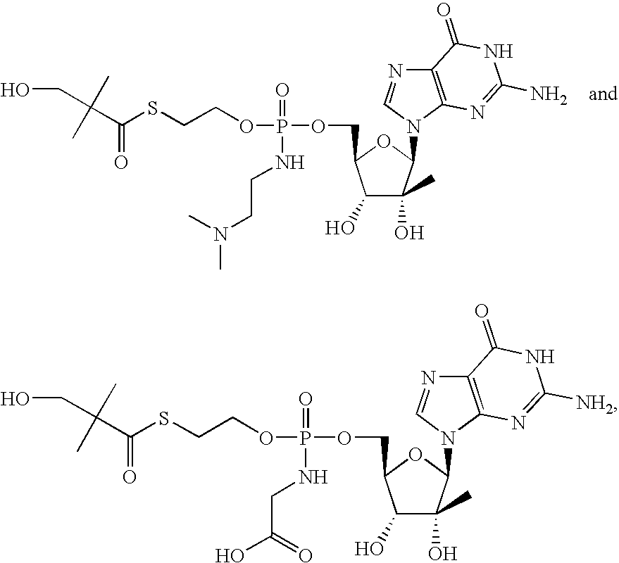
C12=C(N(C3C(C)(O)C(O)C(COP(OCCSC(C(CO)(C)C)=O)(=O)NCCN(C)C)O3)C=N1)N=C(N)NC2=O.C12=C(N(C3C(C)(O)C(O)C(COP(OCCSC(C(CO)(C)C)=O)(=O)NCC(=O)O)O3)C=N1)N=C([NH2])NC2=O
